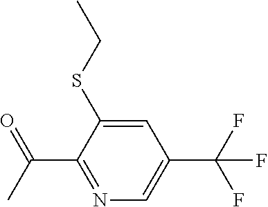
C1(C(C)=O)=NC=C(C(F)(F)F)C=C1SCC
